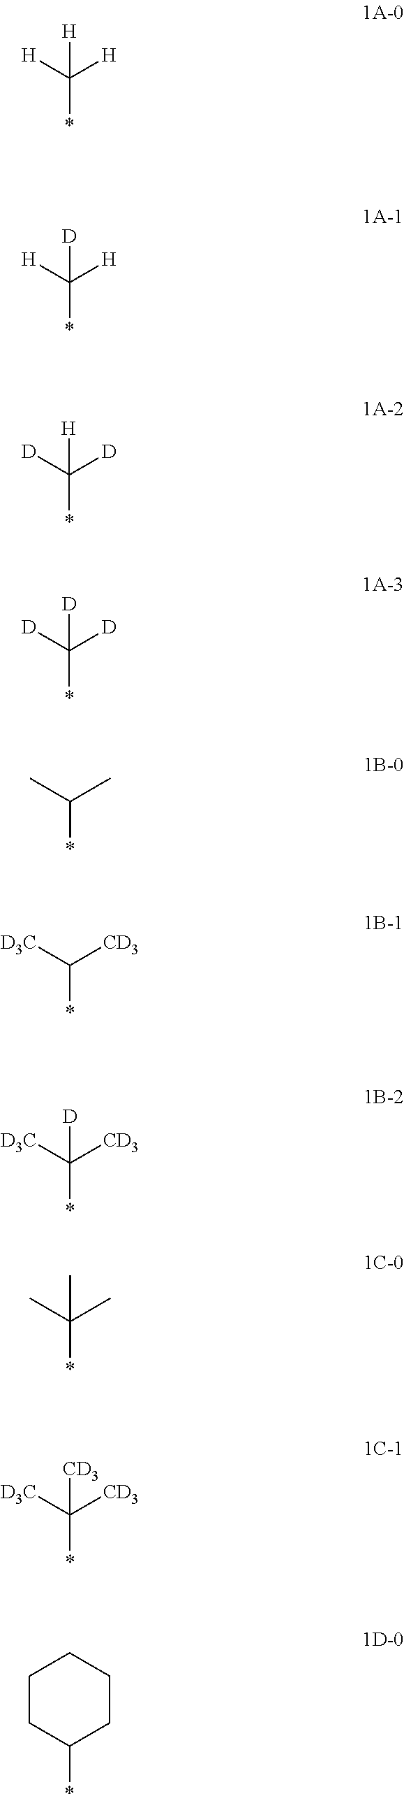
C(*)([H])([H])[H].C(*)([H])([H])[D].C(*)([D])([D])[H].C(*)([D])([D])[D].C(*)(C)C.C(*)([D3C])[CD3].C(*)([D3C])([CD3])[D].C(*)(C)(C)C.C(*)([D3C])([CD3])[CD3].C1CC(*)CCC1
